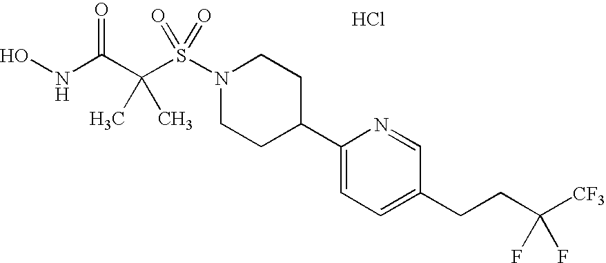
Cl.ONC(C(S(N1CCC(C2=CC=C(CCC([CF3])(F)F)C=N2)CC1)(=O)=O)(C)C)=O
